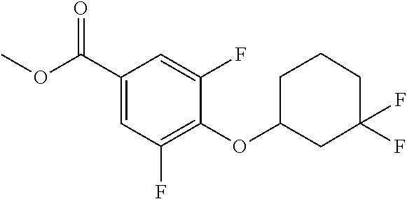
C1(OC2CC(F)(F)CCC2)=C(F)C=C(C(OC)=O)C=C1F
